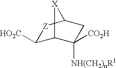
C1([HO2C])C2C([NH(CH2)nR1])([CO2H])CC([Z]1)[X]2
